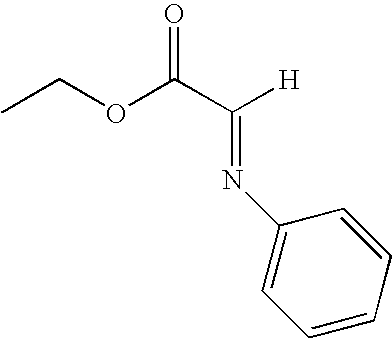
CCOC(C([H])=NC1=CC=CC=C1)=O
